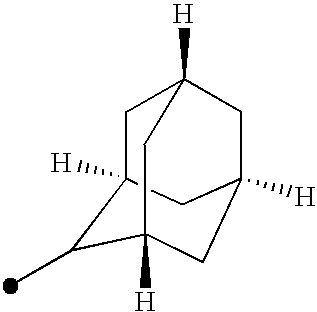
C1C2([H])C(C)C3([H])CC([H])(CC1([H])C3)C2
